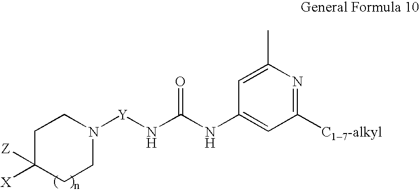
C1C([Z])([X])CCN([Y]NC(NC2=CC([C17-alkyl])=NC(C)=C2)=O)C1
